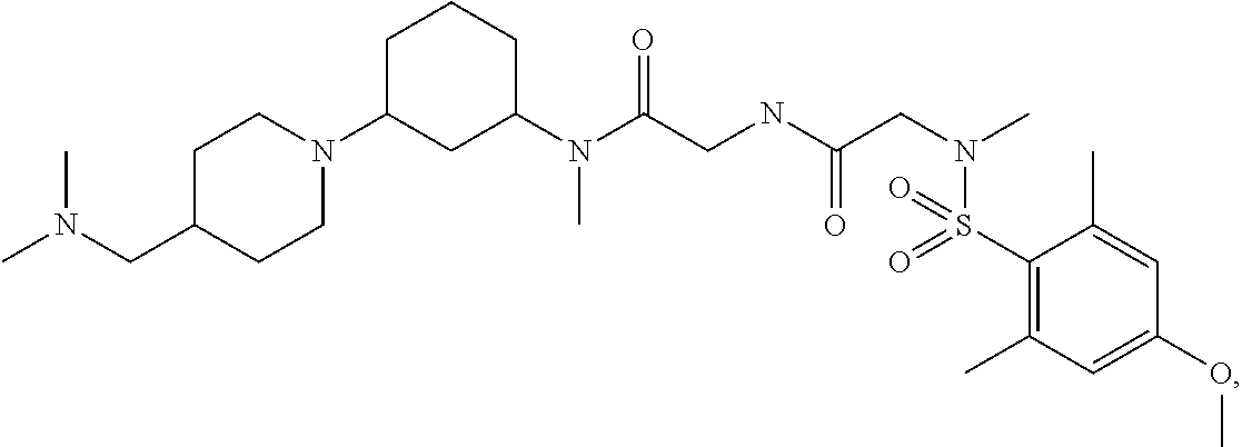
CN(CC1CCN(C2CC(N(C(CNC(CN(C)S(C3=C(C)C=C(OC)C=C3C)(=O)=O)=O)=O)C)CCC2)CC1)C
